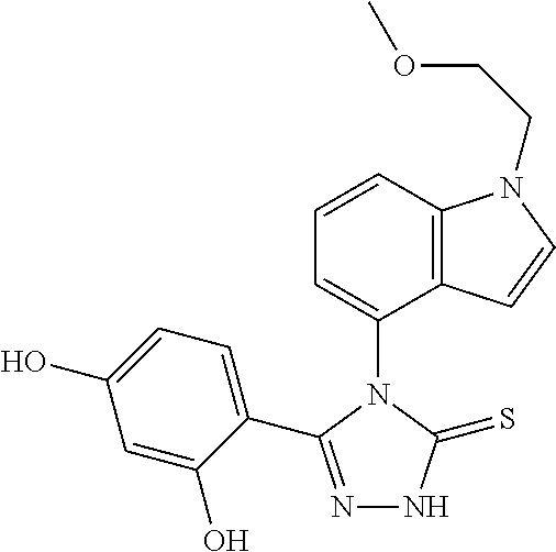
C1=CC2=C(C(N3C(C4=CC=C(O)C=C4O)=NNC3=S)=C1)C=CN2CCOC
